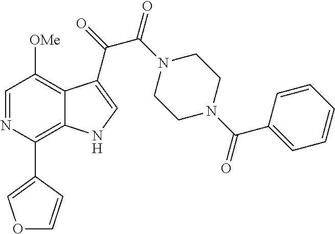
C1=NC(C2=COC=C2)=C2C(=C1[OMe])C(C(=O)C(N1CCN(C(C3=CC=CC=C3)=O)CC1)=O)=CN2
